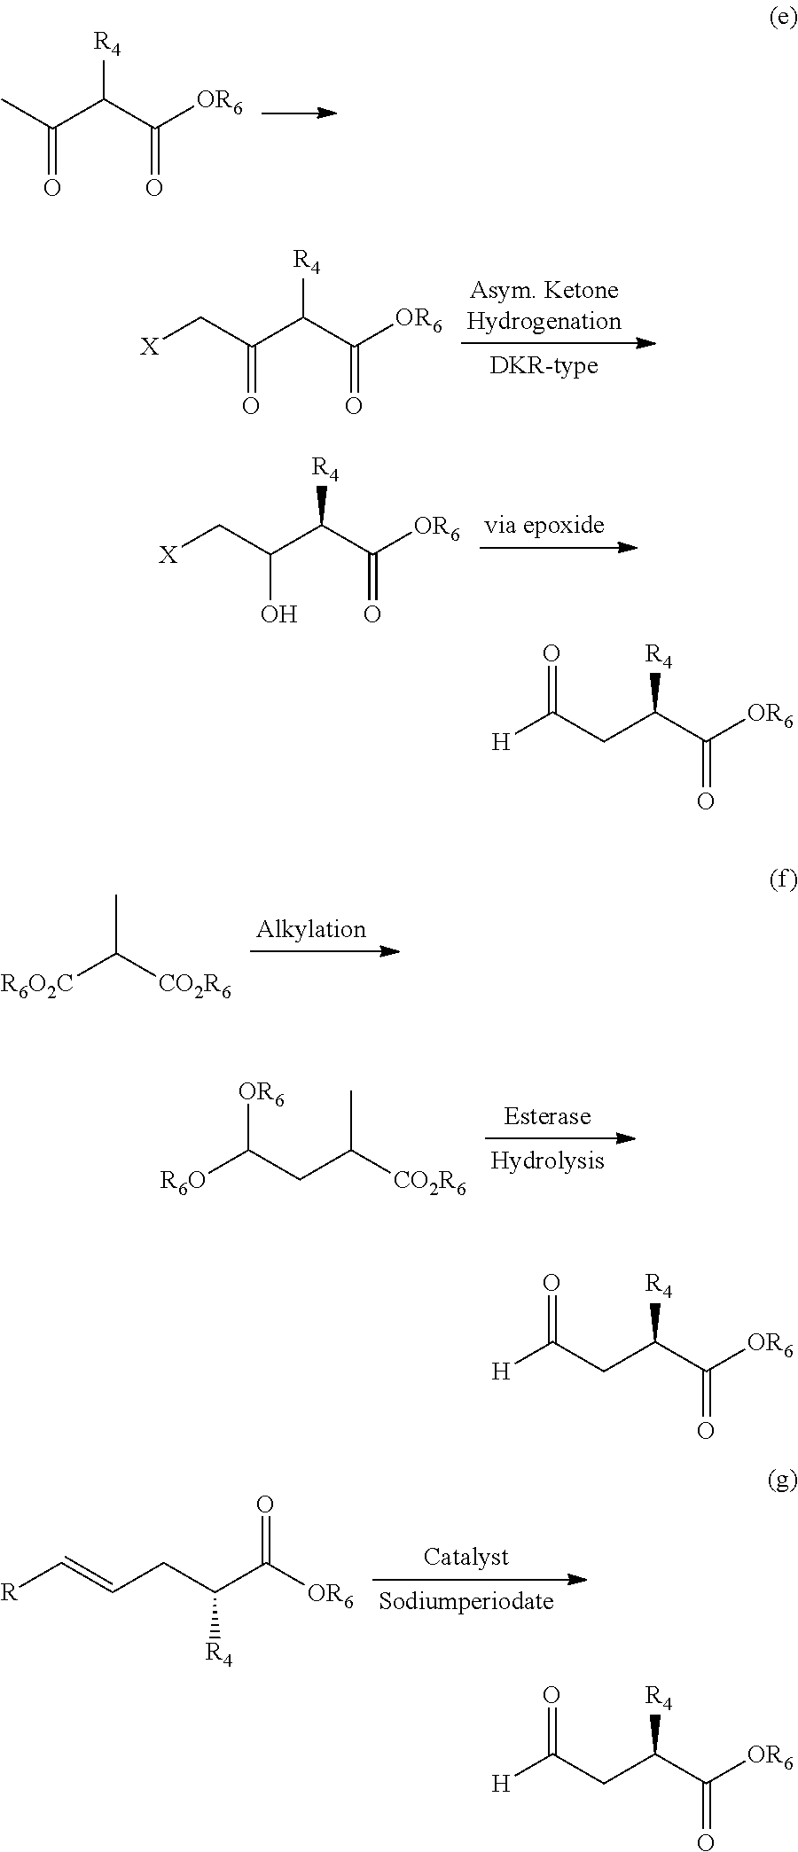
CC(C(C([OR6])=O)[R4])=O.C(C(C(C([OR6])=O)[R4])=O)[X].C(C(C(C([OR6])=O)[R4])O)[X].[R6O2C]C([CO2R6])C.C(C([CO2R6])C)C([R6O])[OR6].[R]C=CCC(C([OR6])=O)[R4].C(CC(C([OR6])=O)[R4])([H])=O.C(C(C([OR6])=O)[R4])C([H])=O.C(C(C([OR6])=O)[R4])C([H])=O
